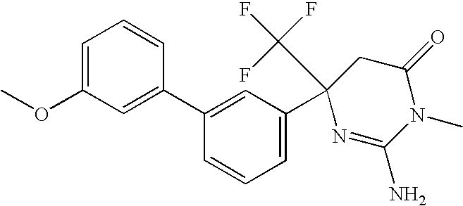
C1=C(OC)C=C(C2=CC(C3(C(F)(F)F)N=C(N)N(C)C(=O)C3)=CC=C2)C=C1
